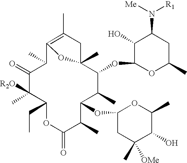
C12=C(C)CC(C)(C(OC3OC(C)CC(N([Me])[R1])C3O)C(C)C(OC3CC(C)([OMe])C(O)C(C)O3)C(C)C(=O)OC(CC)C(C)([R2O])C(=O)C1C)O2
